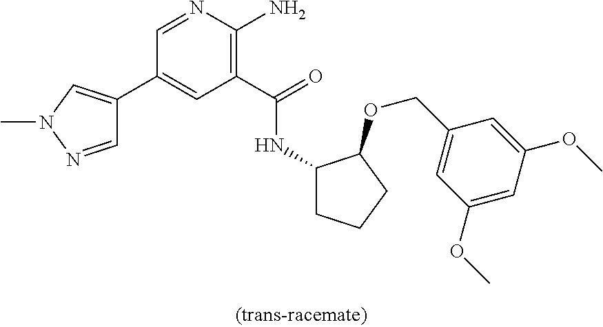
C1(C2=CN(C)N=C2)=CC(C(=O)NC2CCCC2OCC2=CC(OC)=CC(OC)=C2)=C(N)N=C1
